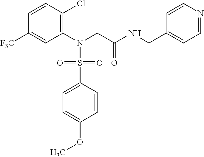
C1(N(CC(NCC2=CC=NC=C2)=O)S(C2=CC=C(OC)C=C2)(=O)=O)=C(Cl)C=CC([F3C])=C1
